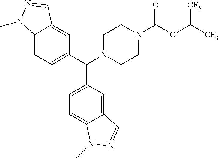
N1(C(OC([CF3])[CF3])=O)CCN(C(C2=CC=C3C(=C2)C=NN3C)C2=CC=C3C(=C2)C=NN3C)CC1
